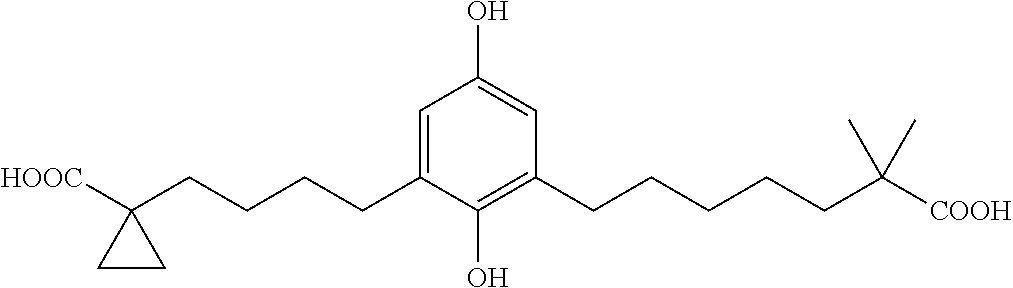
C1=C(CCCCC2([HOOC])CC2)C(O)=C(CCCCCC([COOH])(C)C)C=C1O
